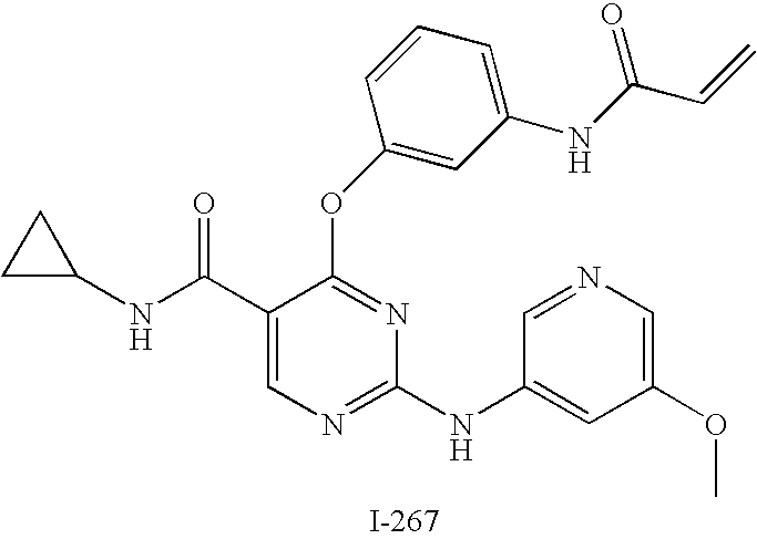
O(C1=NC(NC2=CC(OC)=CN=C2)=NC=C1C(NC1CC1)=O)C1=CC(NC(C=C)=O)=CC=C1
